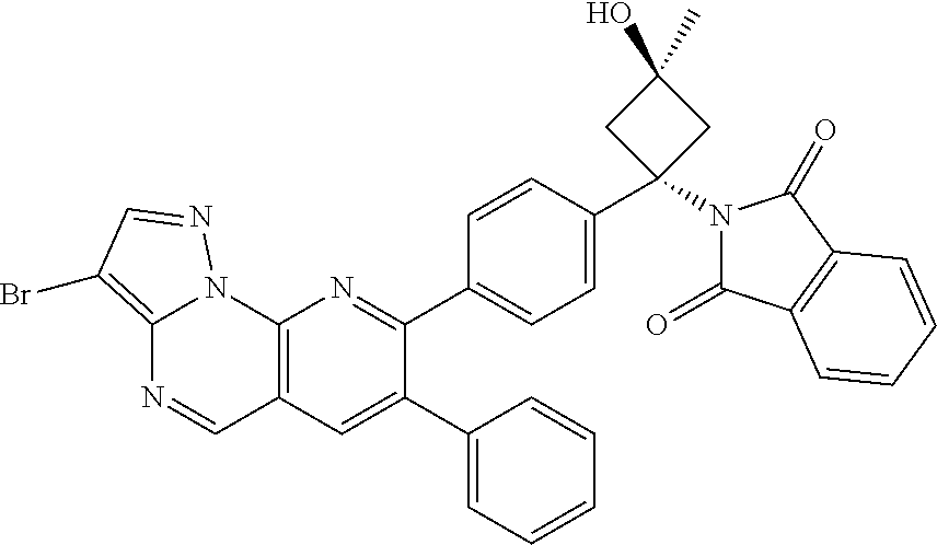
C12=C(C=C(C3=CC=CC=C3)C(C3=CC=C(C4(N5C(=O)C6=C(C5=O)C=CC=C6)CC(O)(C)C4)C=C3)=N1)C=NC1=C(Br)C=NN21
